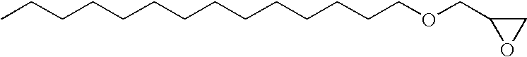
CCCCCCCCCCCCCCOCC1OC1
